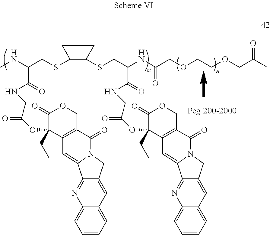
C1(SCC(NC)C(NCC(OC2(CC)C3=C(C(=O)N4CC5=CC6=CC=CC=C6N=C5C4=C3)COC2=O)=O)=O)C(SCC(NC(COCCOCC(C)=O)=O)C(NCC(OC2(CC)C3=C(C(=O)N4CC5=CC6=CC=CC=C6N=C5C4=C3)COC2=O)=O)=O)CC1
